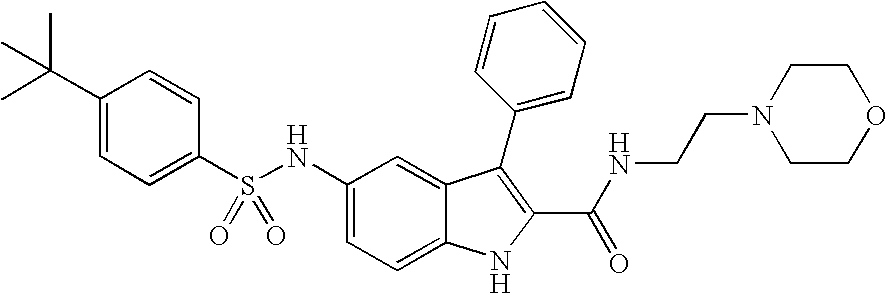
N(C1=CC=C2C(=C1)C(C1=CC=CC=C1)=C(C(NCCN1CCOCC1)=O)N2)S(C1=CC=C(C(C)(C)C)C=C1)(=O)=O
